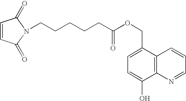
C1=CC(=O)N(CCCCCC(OCC2=CC=C(O)C3=C2C=CC=N3)=O)C1=O
